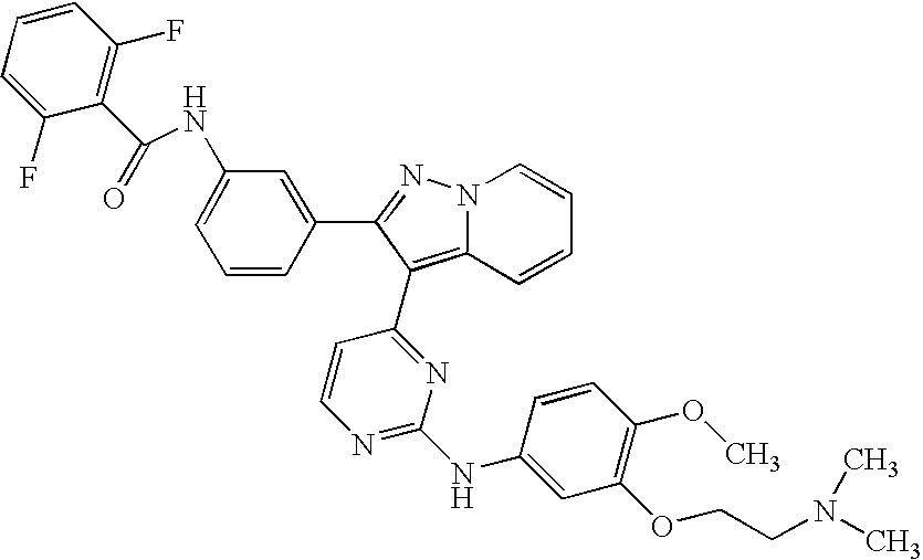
N(C1=CC=CC(C2=NN3C=CC=CC3=C2C2=NC(NC3=CC(OCCN(C)C)=C(OC)C=C3)=NC=C2)=C1)C(C1=C(F)C=CC=C1F)=O
